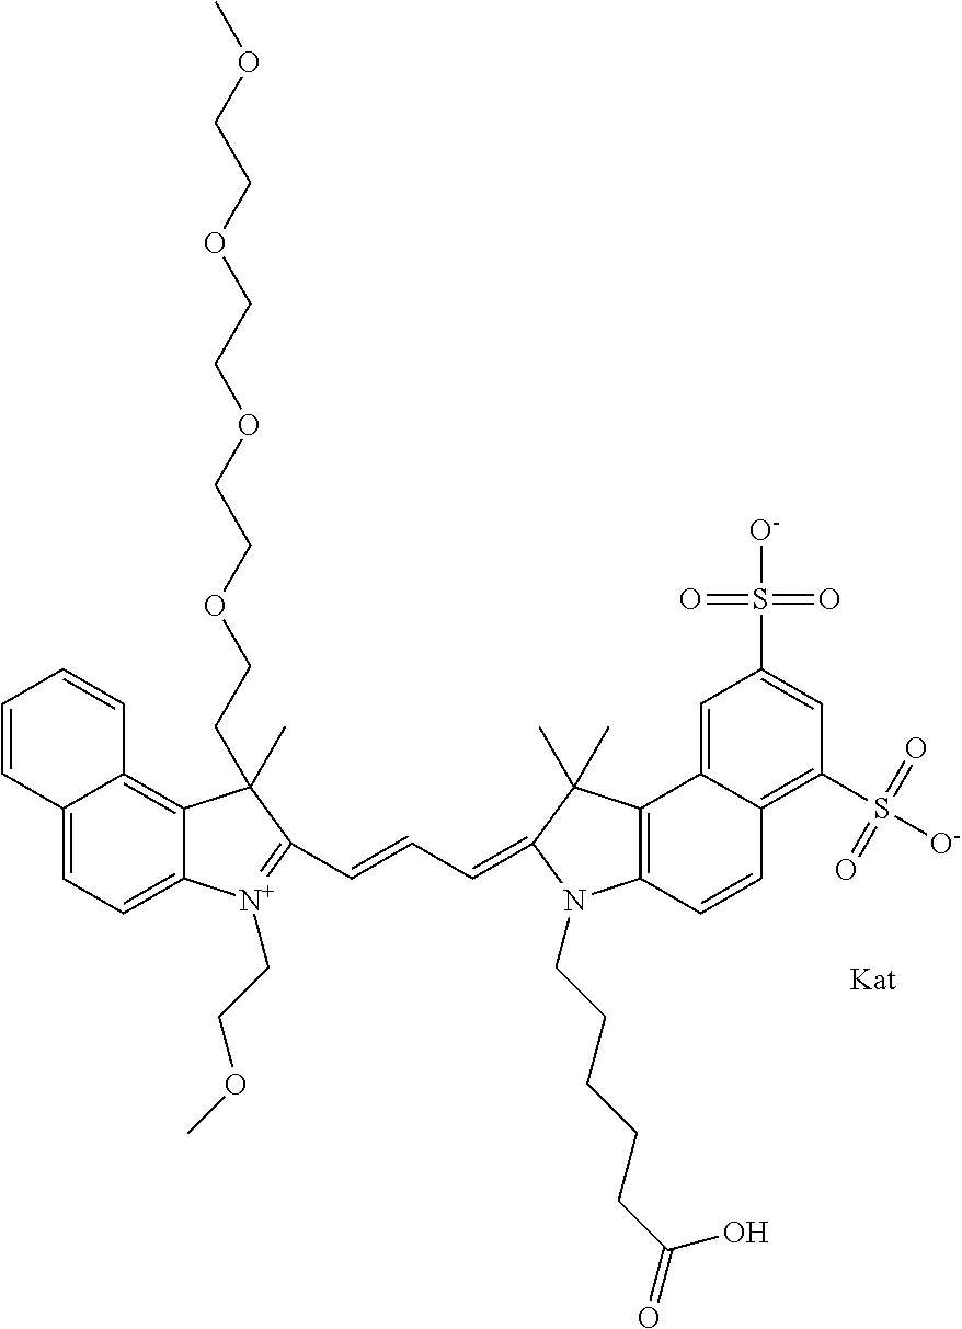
C12=CC=C3C(=C1C=CC=C2)C(CCOCCOCCOCCOC)(C)C(C=CC=C1N(CCCCCC(=O)O)C2=C(C4=CC(S([O-])(=O)=O)=CC(S([O-])(=O)=O)=C4C=C2)C1(C)C)=[N+]3CCOC
